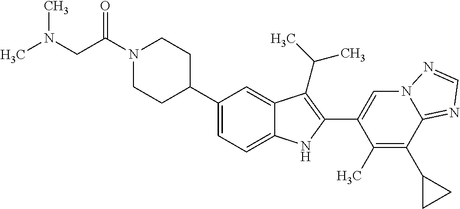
C(N1CCC(C2=CC=C3C(=C2)C(C(C)C)=C(C2=CN4C(=NC=N4)C(C4CC4)=C2C)N3)CC1)(CN(C)C)=O
